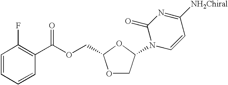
C1=CC=CC(C(OCC2OCC(N3C=CC([NH2Chiral])=NC3=O)O2)=O)=C1F
